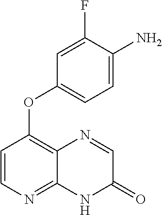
C1=C(F)C(N)=CC=C1OC1=C2C(=NC=C1)NC(=O)C=N2
